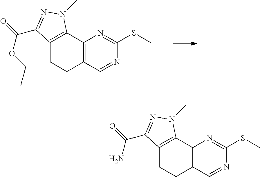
C12=C(C=NC(SC)=N1)CCC1=C2N(C)N=C1C(=O)OCC.C12=C(C=NC(SC)=N1)CCC1=C2N(C)N=C1C(=O)N
